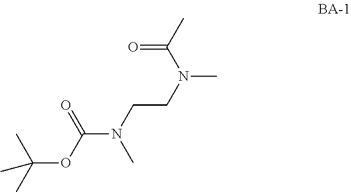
C(CN(C)C(C)=O)N(C)C(OC(C)(C)C)=O
